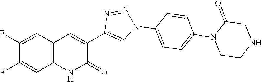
C12=C(C=C(F)C(F)=C1)C=C(C1=CN(C3=CC=C(N4CCNCC4=O)C=C3)N=N1)C(=O)N2
